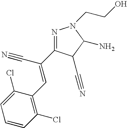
C1=CC(Cl)=C(C=C(C#N)C2=NN(CCO)C(N)C2C#N)C(Cl)=C1
